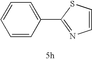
C1=CC=CC(C2=NC=CS2)=C1
